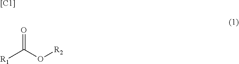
[R1]C(O[R2])=O.[[C1]]
